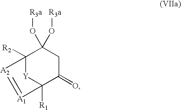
C1C(=O)C2([R1])[Y]C([R2])(C1(O[R3a])O[R3a])[A2]=[A1]2
